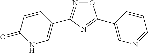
O1N=C(C2=CNC(=O)C=C2)N=C1C1=CN=CC=C1
